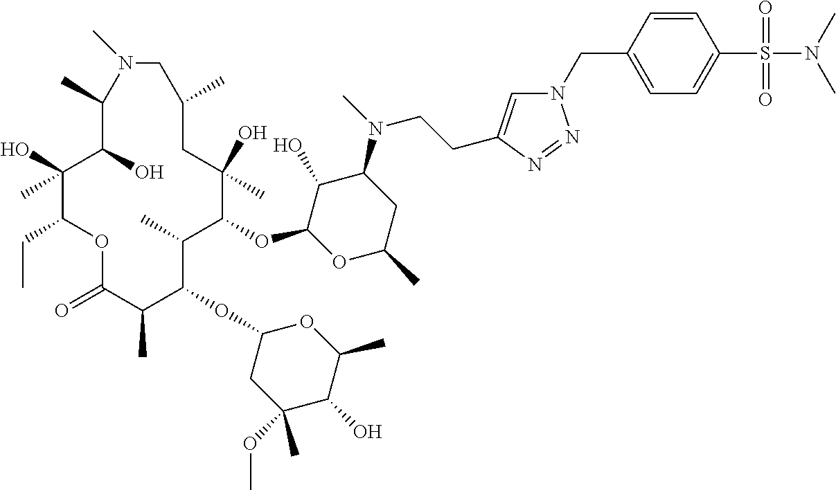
C1(O)C(OC2C(C)C(OC3CC(OC)(C)C(O)C(C)O3)C(C)C(=O)OC(CC)C(O)(C)C(O)C(C)N(C)CC(C)CC2(O)C)OC(C)CC1N(C)CCC1=CN(CC2=CC=C(S(=O)(=O)N(C)C)C=C2)N=N1
